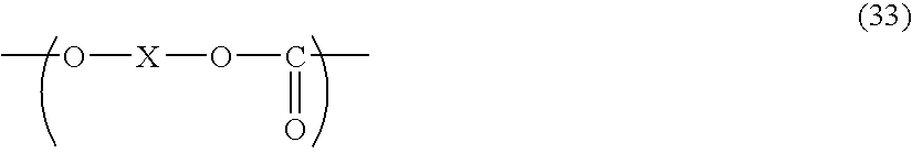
CO[X]OC(C)=O
